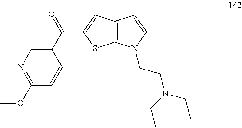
C1(C(=O)C2=CC3=C(S2)N(CCN(CC)CC)C(C)=C3)=CN=C(OC)C=C1
